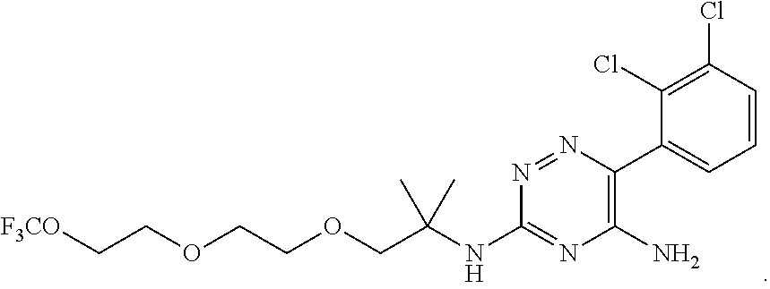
C(COCC(NC1=NC(N)=C(C2=CC=CC(Cl)=C2Cl)N=N1)(C)C)OCC[F3CO]
